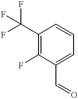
C1(C(F)(F)F)=C(F)C(C=O)=CC=C1
